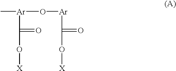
C[Ar](O[Ar]C(=O)O[X])C(=O)O[X]
